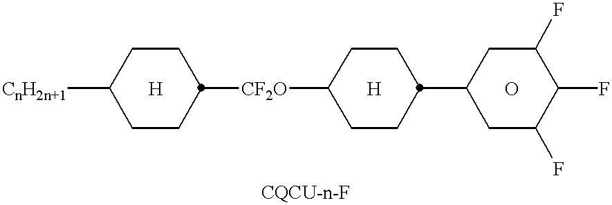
[CnH2n+1]C1CCC([CF2O]C2CCC(C3CC(F)C(F)C(F)C3)CC2)CC1.[H].O.[H]
